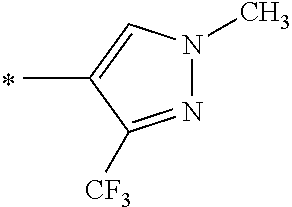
CC1=CN(C)N=C1[CF3]
